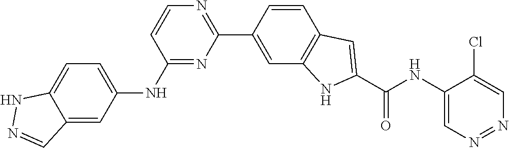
C1=CC(NC2=CC=C3C(=C2)C=NN3)=NC(C2=CC3=C(C=C2)C=C(C(NC2=CN=NC=C2Cl)=O)N3)=N1
